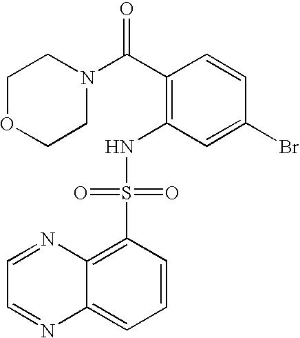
O1CCN(C(C2=C(NS(C3=C4C(=CC=C3)N=CC=N4)(=O)=O)C=C(Br)C=C2)=O)CC1
